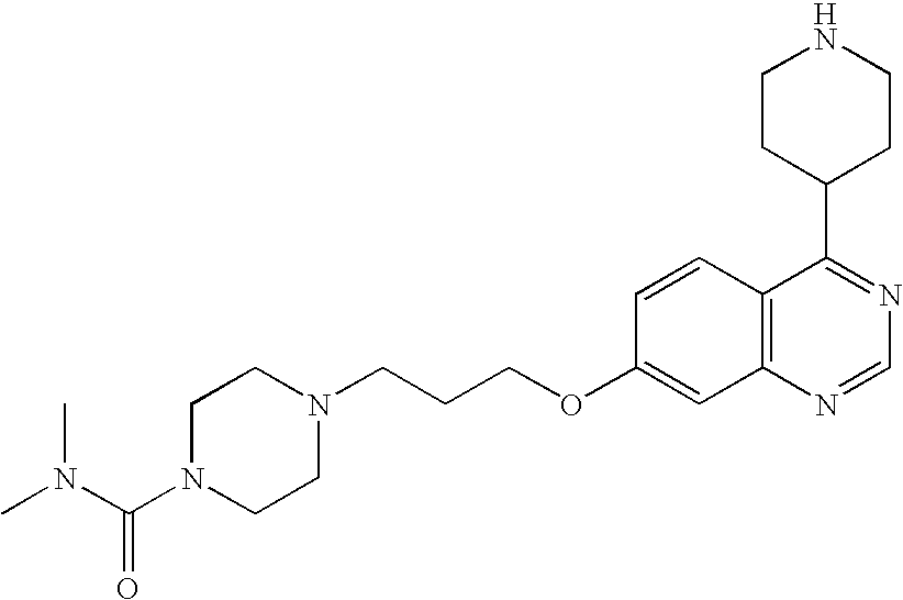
CN(C(=O)N1CCN(CCCOC2=CC3=C(C=C2)C(C2CCNCC2)=NC=N3)CC1)C
